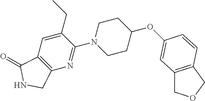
O(C1CCN(C2=NC3=C(C=C2CC)C(=O)NC3)CC1)C1=CC2=C(COC2)C=C1
